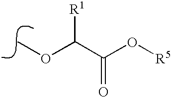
O(C)C(C(O[R5])=O)[R1]
